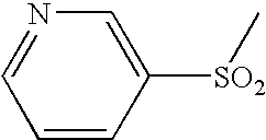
C1=C([SO2]C)C=CC=N1
